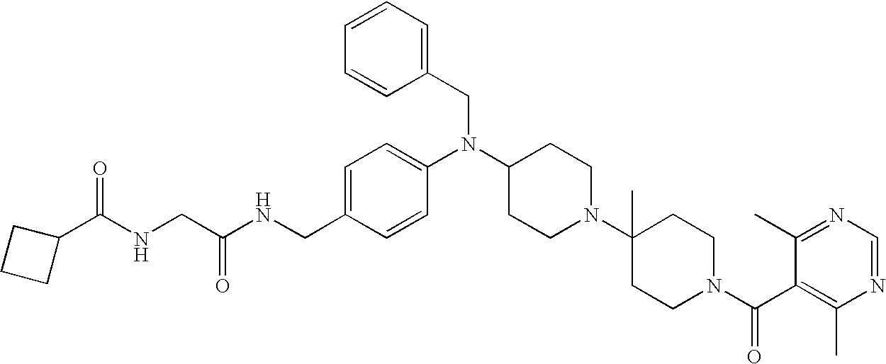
C(C1=CC=C(N(C2CCN(C3(C)CCN(C(C4=C(C)N=CN=C4C)=O)CC3)CC2)CC2=CC=CC=C2)C=C1)NC(CNC(C1CCC1)=O)=O
